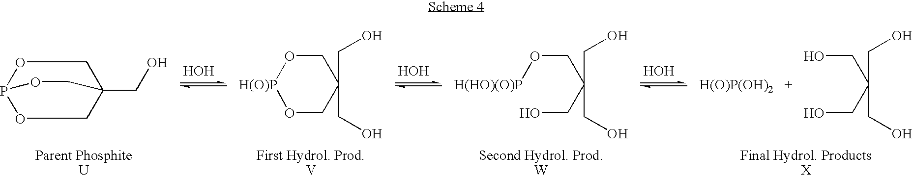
C(O)C(CO)(CO)CO.[H(O)P(OH)2].[HOH].C(O[H(HO)(O)P])C(CO)(CO)CO.[HOH].C1O[H(O)P]OCC1(CO)CO.[HOH].C1OP2OCC1(CO)CO2
